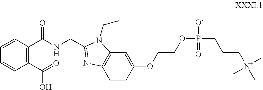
C1=CC(C(NCC2=NC3=C(C=C(OCCOP(CCC[N+](C)(C)C)([O-])=O)C=C3)N2CC)=O)=C(C(=O)O)C=C1
